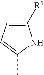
C1([R1])=CC=C(C)N1
